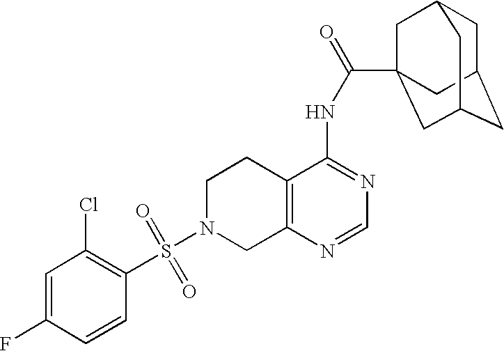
C1N(S(=O)(=O)C2=C(Cl)C=C(F)C=C2)CC2=C(C1)C(NC(=O)C13CC4CC(CC(C1)C4)C3)=NC=N2
